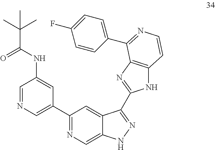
C1=NC=C(C2=NC=C3C(=C2)C(C2=NC4=C(N2)C=CN=C4C2=CC=C(F)C=C2)=NN3)C=C1NC(C(C)(C)C)=O
